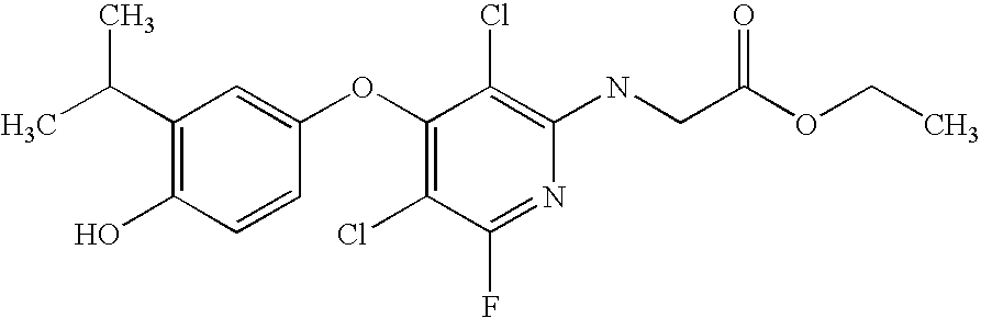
N(C1=C(Cl)C(OC2=CC(C(C)C)=C(O)C=C2)=C(Cl)C(F)=N1)CC(OCC)=O
